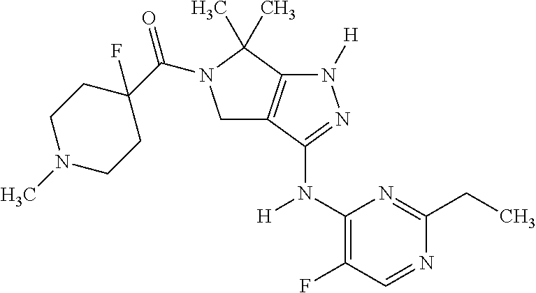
C1(N(C2=NN([H])C3=C2CN(C(C2(F)CCN(C)CC2)=O)C3(C)C)[H])=C(F)C=NC(CC)=N1
